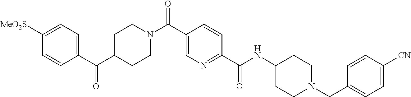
C1(C(C2CCN(C(C3=CN=C(C(NC4CCN(CC5=CC=C([CN])C=C5)CC4)=O)C=C3)=O)CC2)=O)=CC=C([MeO2S])C=C1
